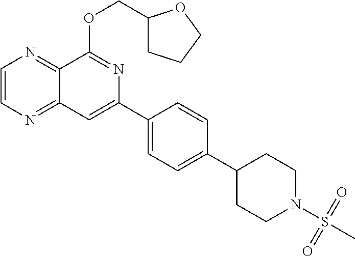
C1=CN=C2C(=N1)C(OCC1CCCO1)=NC(C1=CC=C(C3CCN(S(C)(=O)=O)CC3)C=C1)=C2
